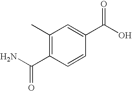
C1(C)=C(C(N)=O)C=CC(C(O)=O)=C1
